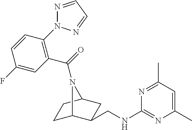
C1=CC(N2N=CC=N2)=C(C(=O)N2C3CCC2CC3CNC2=NC(C)=CC(C)=N2)C=C1F
